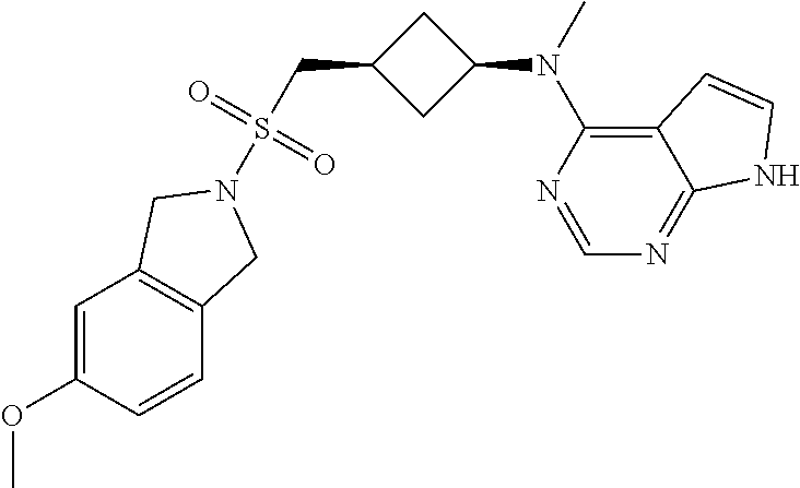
N1=CN=C2C(=C1N(C)C1CC(CS(=O)(=O)N3CC4=C(C=C(OC)C=C4)C3)C1)C=CN2
